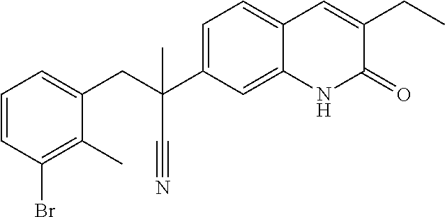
C1(Br)=C(C)C(CC(C#N)(C2=CC=C3C(=C2)NC(=O)C(CC)=C3)C)=CC=C1
